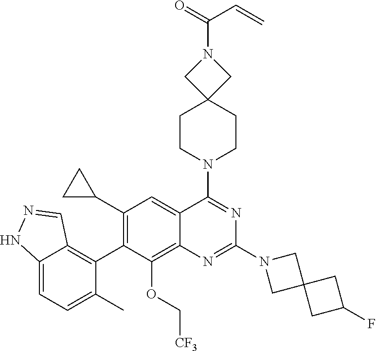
C12=CC=C(C)C(C3=C(C4CC4)C=C4C(=C3OC[CF3])N=C(N3CC5(C3)CC(F)C5)N=C4N3CCC4(CC3)CN(C(C=C)=O)C4)=C1C=NN2
